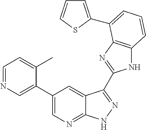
C1(C2=CN=C3C(=C2)C(C2=NC4=C(N2)C=CC=C4C2=CC=CS2)=NN3)=CN=CC=C1C
